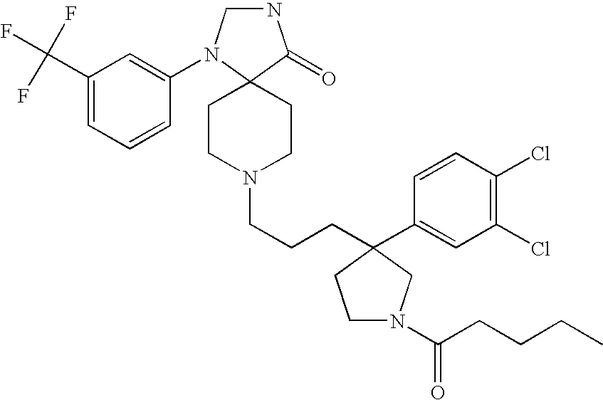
N1CN(C2=CC(C(F)(F)F)=CC=C2)C2(C1=O)CCN(CCCC1(C3=CC(Cl)=C(Cl)C=C3)CCN(C(CCCC)=O)C1)CC2
